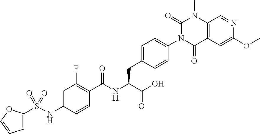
C1=C(S(NC2=CC(F)=C(C(NC(C(=O)O)CC3=CC=C(N4C(=O)C5=C(N(C)C4=O)C=NC(OC)=C5)C=C3)=O)C=C2)(=O)=O)OC=C1
